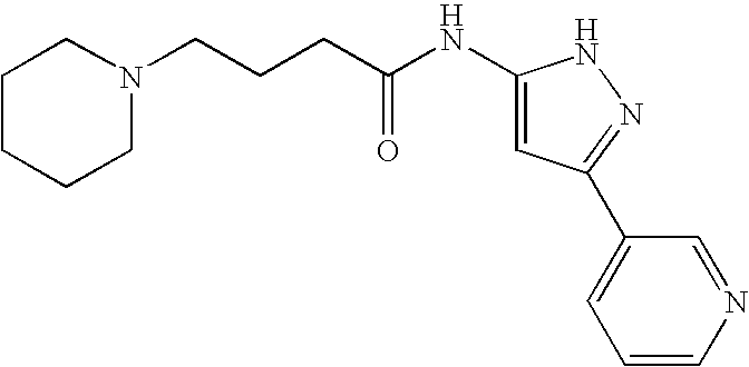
C(CCC(NC1=CC(C2=CC=CN=C2)=NN1)=O)N1CCCCC1
